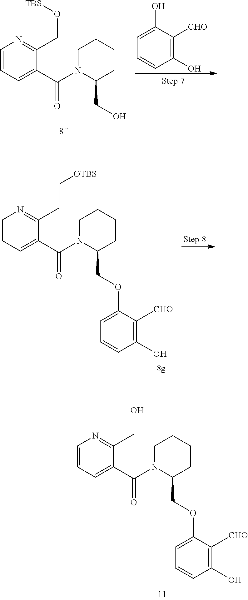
C1CCN(C(C2=CC=CN=C2CO)=O)C(COC2=CC=CC(O)=C2[CHO])C1.C1CCN(C(C2=CC=CN=C2CO[TBS])=O)C(CO)C1.C1=C(O)C([CHO])=C(O)C=C1.C1CCN(C(C2=CC=CN=C2CC[OTBS])=O)C(COC2=CC=CC(O)=C2[CHO])C1
